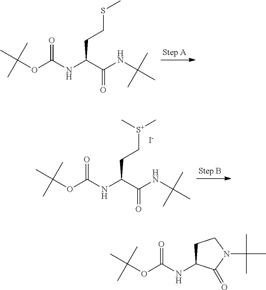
N(C(=O)C(NC(=O)OC(C)(C)C)CCSC)C(C)(C)C.C(NC(=O)C(NC(=O)OC(C)(C)C)CC[S+](C)C)(C)(C)C.[I-].C1(NC(=O)OC(C)(C)C)CCN(C(C)(C)C)C1=O
